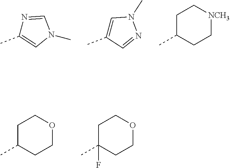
N1=CN(C)C=C1C.C1=C(C)C=NN1C.C1C(C)CC[NCH3]C1.C1C(C)CCOC1.C1C(C)(F)CCOC1
